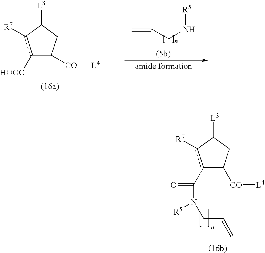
C=CCN[R5].c1([HOOC])c([R7])C([L3])CC1[CO][L4].c1(C(=O)N([R5])CC=C)c([R7])C([L3])CC1[CO][L4]
